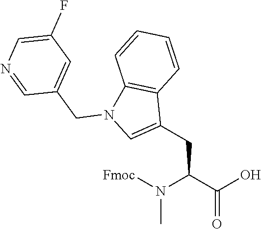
CN(C(C(=O)O)CC1=CN(CC2=CC(F)=CN=C2)C2=C1C=CC=C2)[Fmoc]
